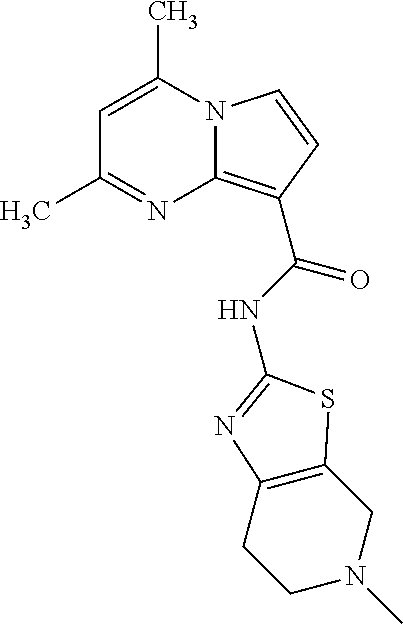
C1=C(C)N2C(=C(C(NC3=NC4=C(CN(C)CC4)S3)=O)C=C2)N=C1C
